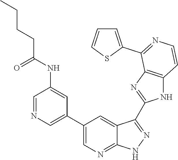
C1=NC=C(C2=CN=C3C(=C2)C(C2=NC4=C(N2)C=CN=C4C2=CC=CS2)=NN3)C=C1NC(CCCC)=O
